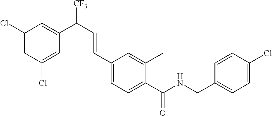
C1(Cl)=CC(Cl)=CC(C([CF3])C=CC2=CC=C(C(NCC3=CC=C(Cl)C=C3)=O)C(C)=C2)=C1
